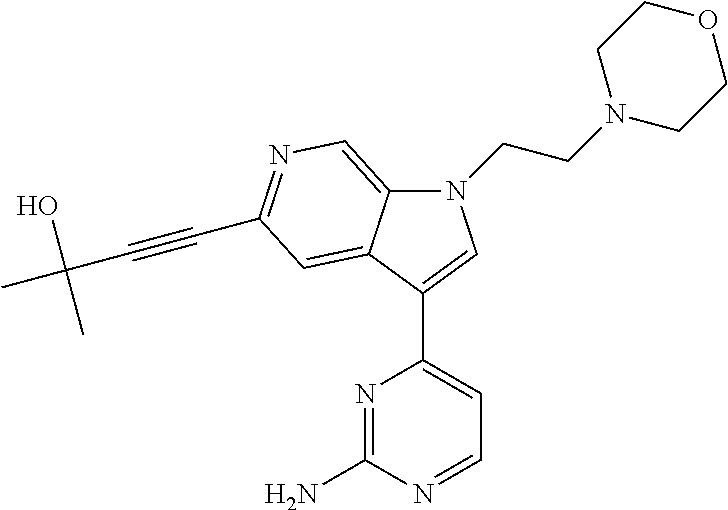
N1(CCN2CCOCC2)C2=CN=C(C#CC(O)(C)C)C=C2C(C2=CC=NC(N)=N2)=C1
